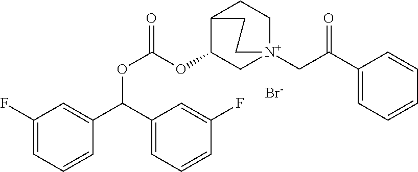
C1(F)=CC=CC(C(C2=CC=CC(F)=C2)OC(OC2C[N+]3(CC(C4=CC=CC=C4)=O)CCC2CC3)=O)=C1.[Br-]
